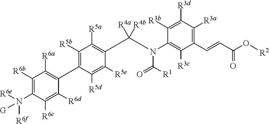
C1([R5b])=C(C2=C([R6a])C([R6b])=C(N([R6e])([R6f])[G])C([R6c])=C2[R6d])C([R5d])=C([R5e])C(C([R4a])([R4b])N(C([R1])=O)C2=C([R3c])C(C=CC(O[R2])=O)=C([R3a])C([R3d])=C2[R3b])=C1[R5a]
